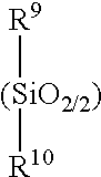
[R9][(SiO2/2)][R10]
